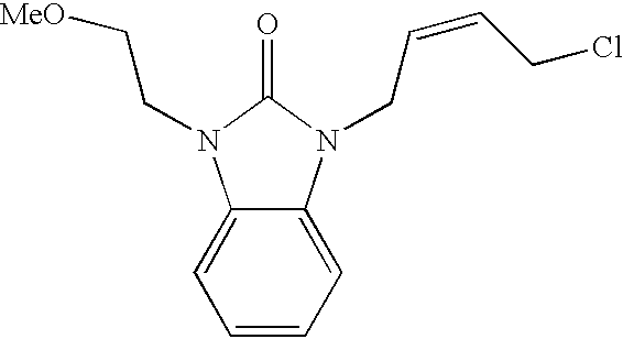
C1=CC=C2C(=C1)N(CC[MeO])C(=O)N2CC=CCCl
